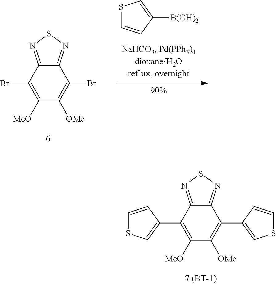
C1([MeO])=C(Br)C2=NSN=C2C(Br)=C1[OMe].S1C=CC([B(OH)2])=C1.C1([MeO])=C(C2=CSC=C2)C2=NSN=C2C(C2=CSC=C2)=C1[OMe]
